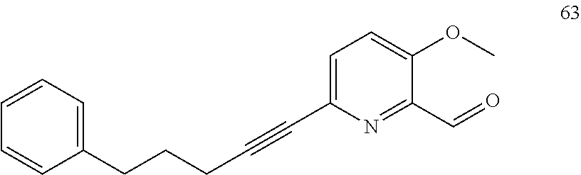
C1=CC(CCCC#CC2=CC=C(OC)C(C=O)=N2)=CC=C1
